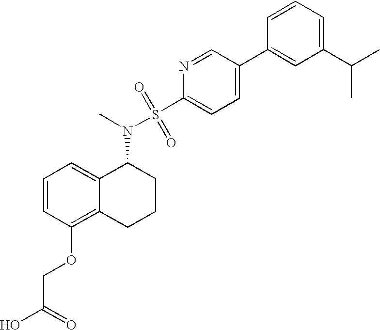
C1=CC=C2C(=C1OCC(O)=O)CCCC2N(S(C1=CC=C(C2=CC(C(C)C)=CC=C2)C=N1)(=O)=O)C
